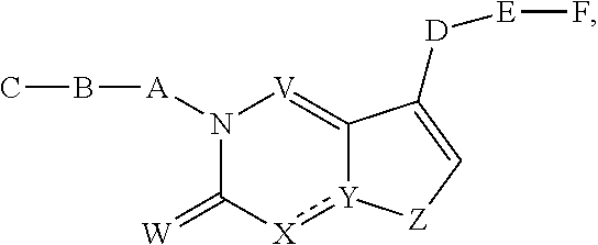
N1([A]BC)C(=[W])[X]:[Y]2C(=[V]1)C([D][E]F)=C[Z]2
